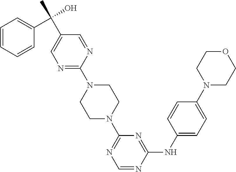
C1=C(C(C)(O)C2=CC=CC=C2)C=NC(N2CCN(C3=NC=NC(NC4=CC=C(N5CCOCC5)C=C4)=N3)CC2)=N1
